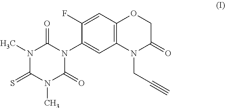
N1(C)C(=S)N(C)C(=O)N(C2=CC3=C(C=C2F)OCC(=O)N3CC#C)C1=O
